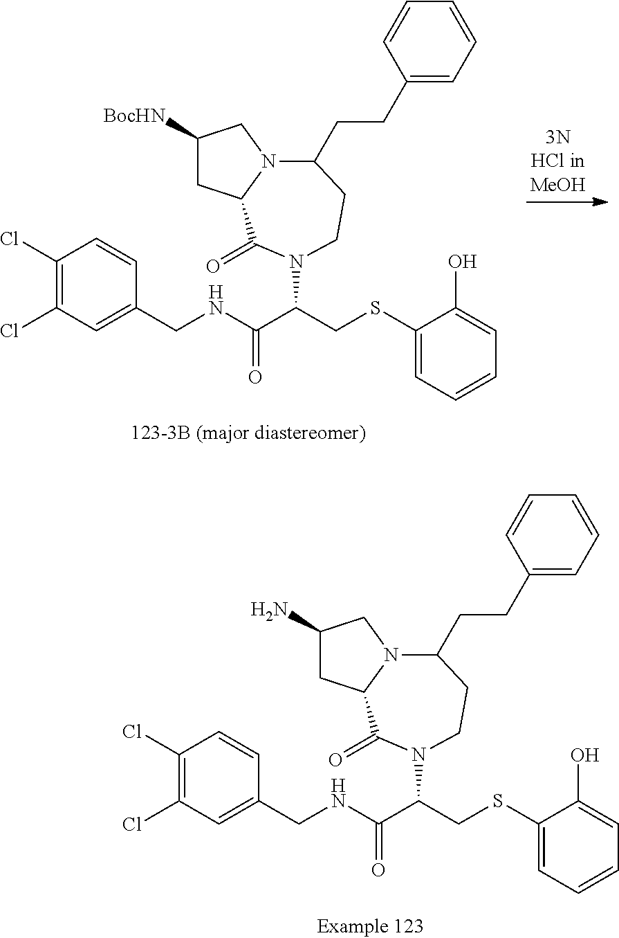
C1(Cl)=C(Cl)C=C(CNC(C(CSC2=CC=CC=C2O)N2C(=O)C3CC([BocHN])CN3C(CCC3=CC=CC=C3)CC2)=O)C=C1.C1(Cl)=C(Cl)C=C(CNC(C(CSC2=CC=CC=C2O)N2C(=O)C3CC(N)CN3C(CCC3=CC=CC=C3)CC2)=O)C=C1
